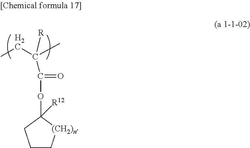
C1C[(CH2)n]C(OC(=O)C(CC)(C)[R])([R12])C1
